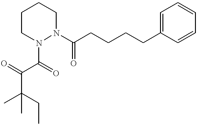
CC(CC)(C)C(=O)C(=O)N1CCCCN1C(CCCCC1=CC=CC=C1)=O
